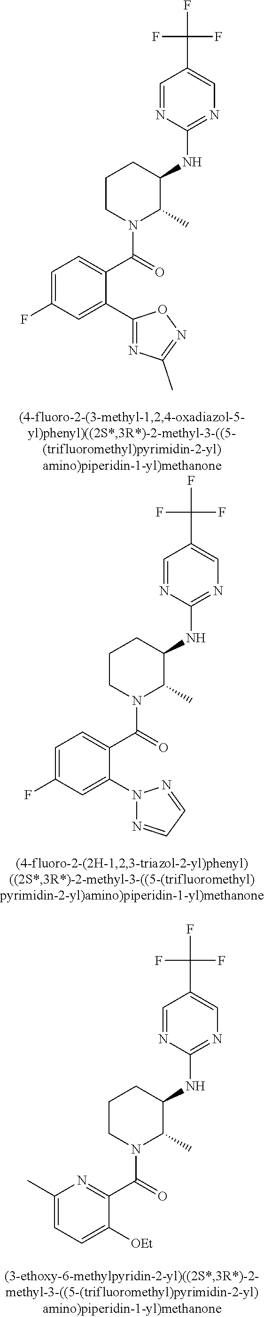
C1(NC2CCCN(C(C3=CC=C(F)C=C3C3=NC(C)=NO3)=O)C2C)=NC=C(C(F)(F)F)C=N1.C1(NC2CCCN(C(C3=CC=C(F)C=C3N3N=CC=N3)=O)C2C)=NC=C(C(F)(F)F)C=N1.C1(NC2CCCN(C(C3=NC(C)=CC=C3[OEt])=O)C2C)=NC=C(C(F)(F)F)C=N1
